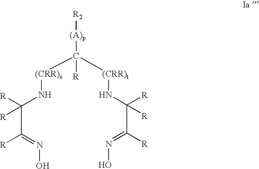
C(C(N[(CRR)s]C([(CRR)t]NC(C([R])=NO)([R])[R])([(A)p][R2])[R])([R])[R])([R])=NO
